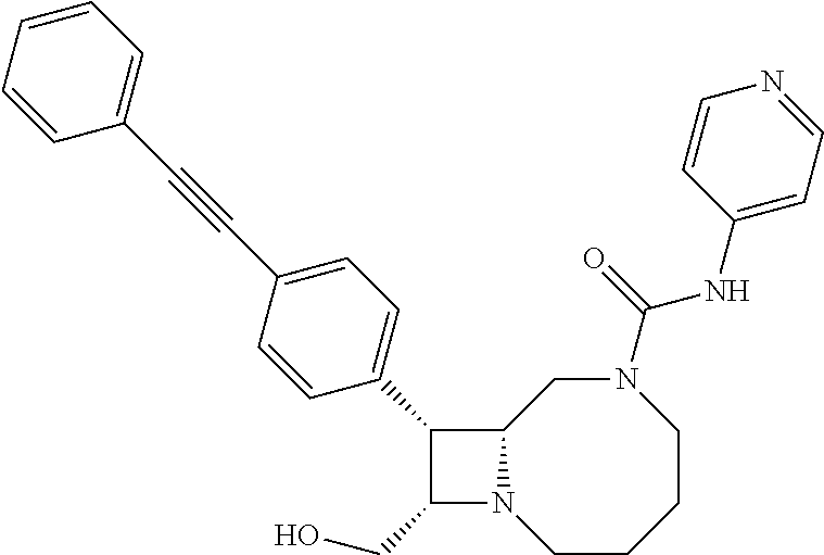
C1(CO)N2C(C1C1=CC=C(C#CC3=CC=CC=C3)C=C1)CN(C(NC1=CC=NC=C1)=O)CCCC2
